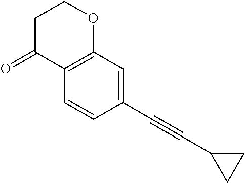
O=C1C2=C(OCC1)C=C(C#CC1CC1)C=C2
